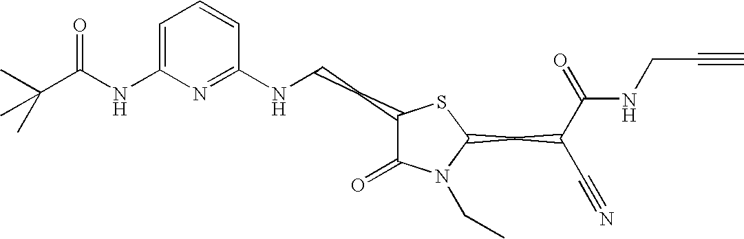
C1=C(NC(C(C)(C)C)=O)N=C(NCCC2C(=O)N(CC)C(CC(C#N)C(=O)NCC#C)S2)C=C1
